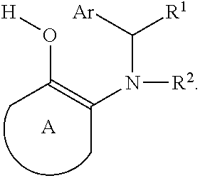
CC(=C(N(C([R1])[Ar])[R2])C)O[H].[A]
